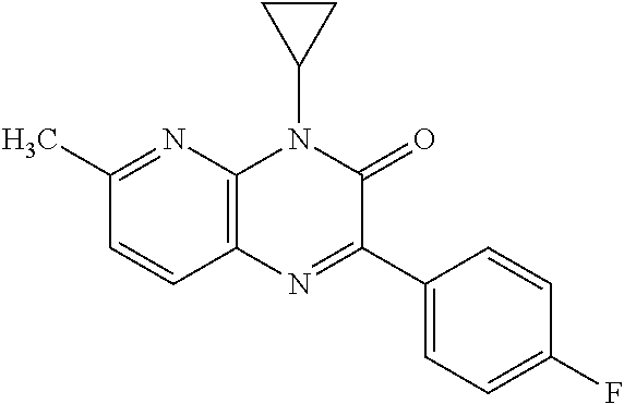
C12=C(N=C(C)C=C1)N(C1CC1)C(=O)C(C1=CC=C(F)C=C1)=N2
